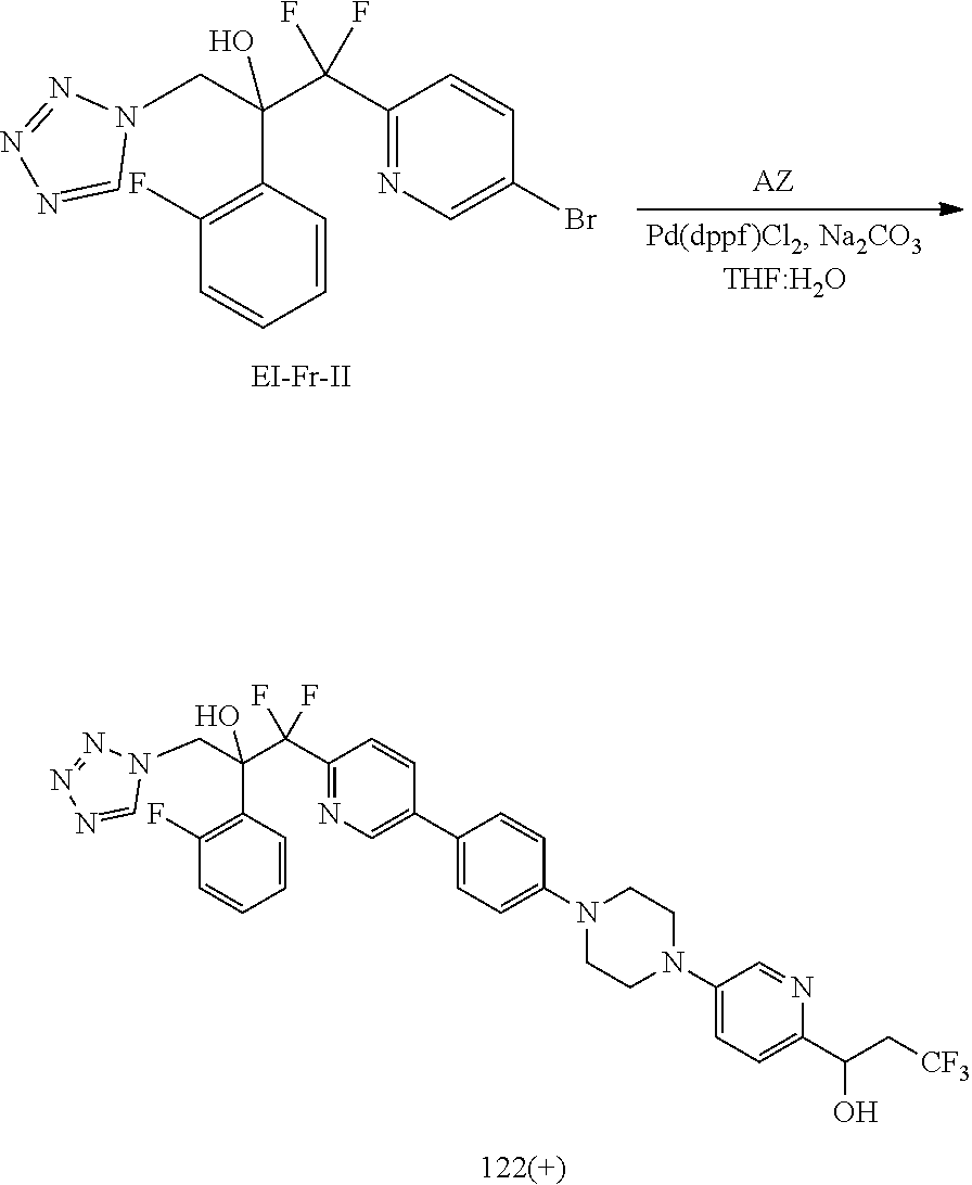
[122(+)].C1(C(C(C2=C(F)C=CC=C2)(O)CN2N=NN=C2)(F)F)=NC=C(C2=CC=C(N3CCN(C4=CC=C(C(C[CF3])O)N=C4)CC3)C=C2)C=C1.C1(C(C(C2=C(F)C=CC=C2)(CN2N=NN=C2)O)(F)F)=NC=C(Br)C=C1.[EI-Fr-II]
